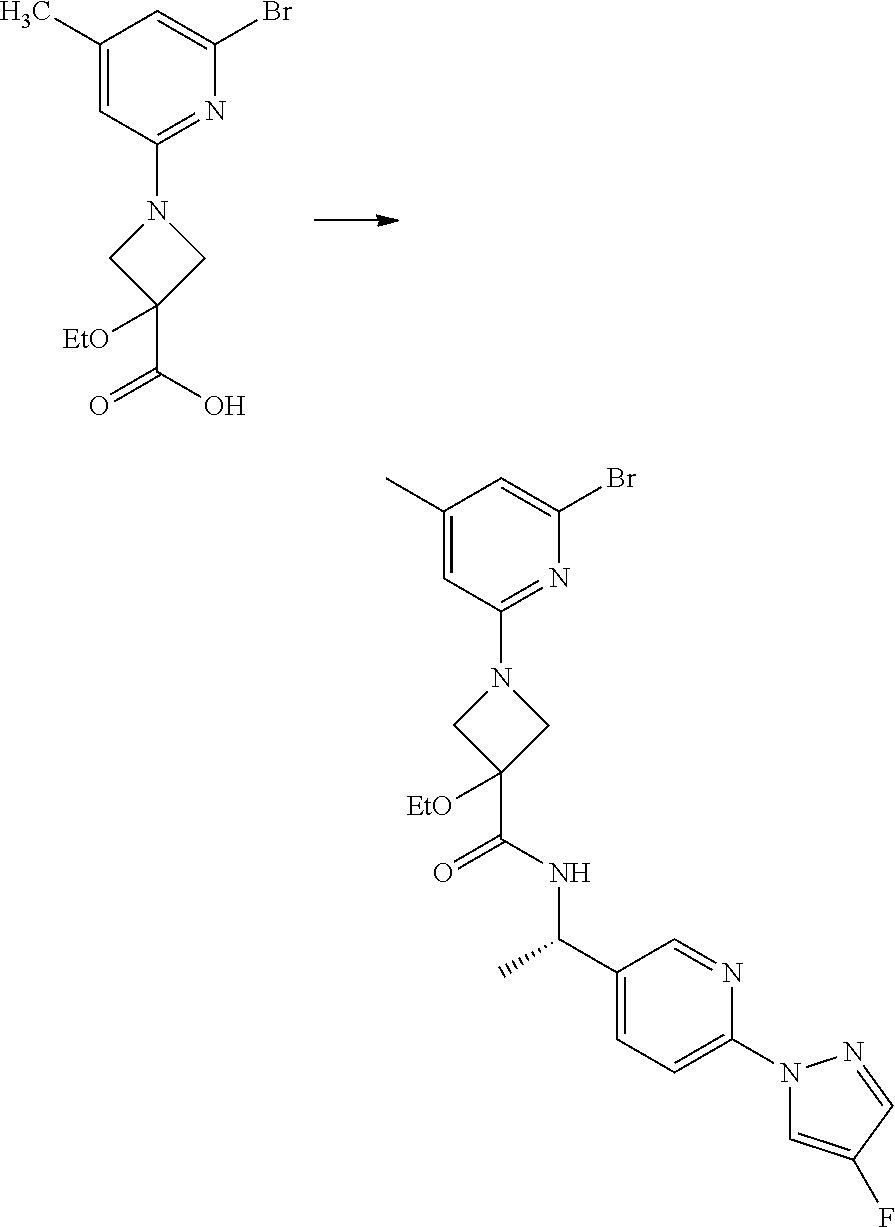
C1(C)=CC(N2CC(C(=O)O)([EtO])C2)=NC(Br)=C1.C1(C)=CC(N2CC(C(=O)NC(C3=CC=C(N4C=C(F)C=N4)N=C3)C)([EtO])C2)=NC(Br)=C1
